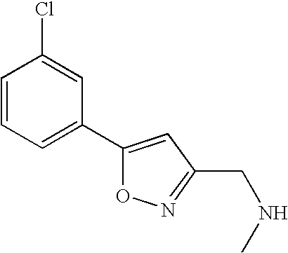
C1=CC=C(C2=CC(CNC)=NO2)C=C1Cl
